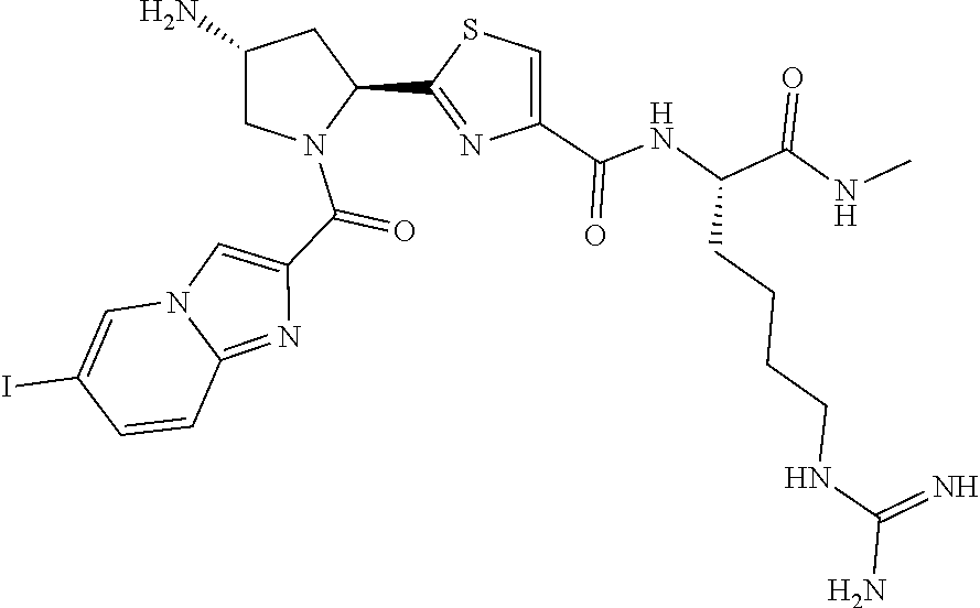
C1(C2=NC(C(NC(C(=O)NC)CCCCNC(=N)N)=O)=CS2)CC(N)CN1C(C1=CN2C(=N1)C=CC(I)=C2)=O
